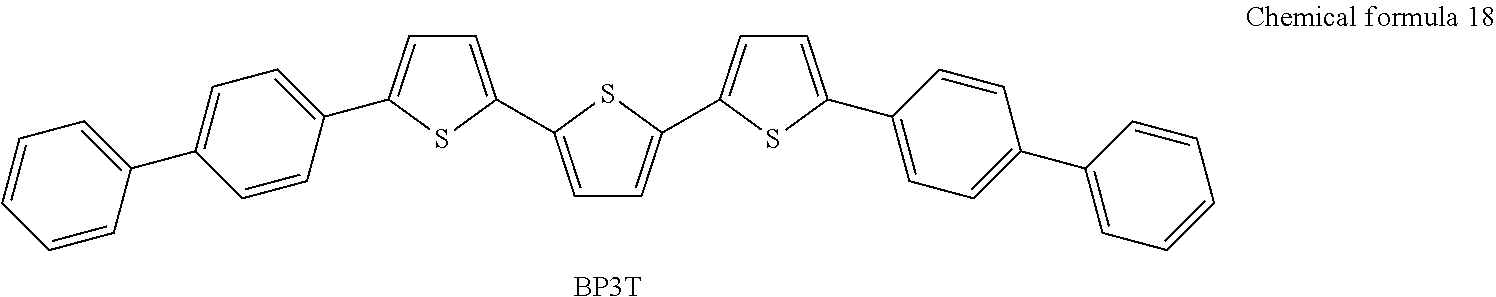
C1=C(C2=CC=C(C3=CC=C(C4=CC=C(C5=CC=CC=C5)C=C4)S3)S2)SC(C2=CC=C(C3=CC=CC=C3)C=C2)=C1.[BP3T]
